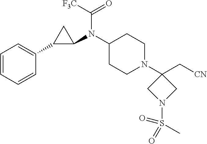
C1=CC=CC(C2C(N(C3CCN(C4(C[CN])CN(S(C)(=O)=O)C4)CC3)C([F3C])=O)C2)=C1
